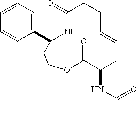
C1(C2=CC=CC=C2)NC(=O)CCC=CCC(NC(C)=O)C(=O)OCC1
